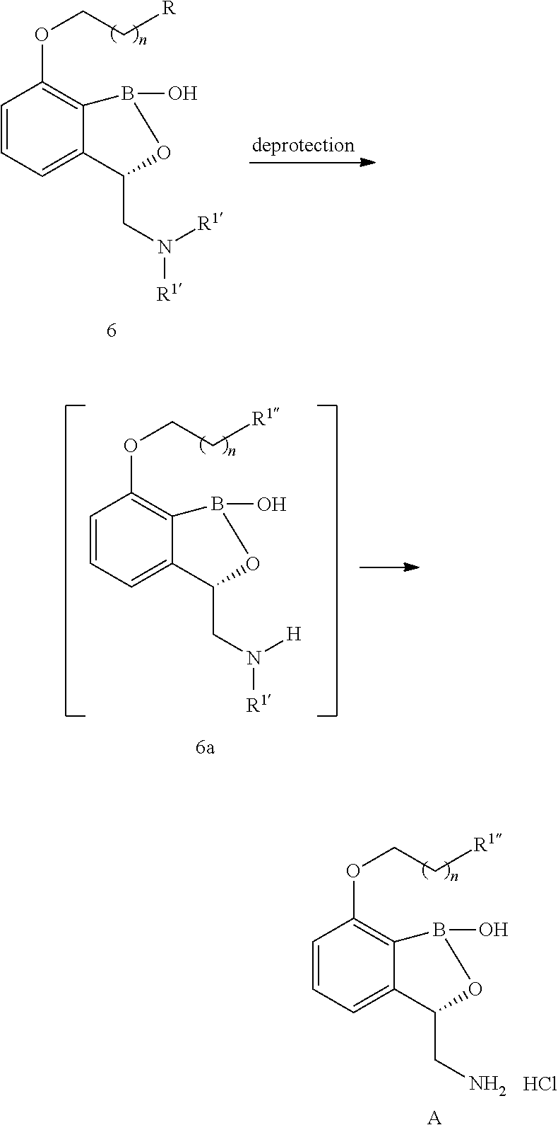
C1=CC=C2C(=C1OCC[R])B(O)OC2CN([R1])[R1].C1=CC=C2C(=C1OCC[R1])B(O)OC2CN.Cl.[A].C1=CC=C2C(=C1OCC[R1])B(O)OC2CN([H])[R1]
